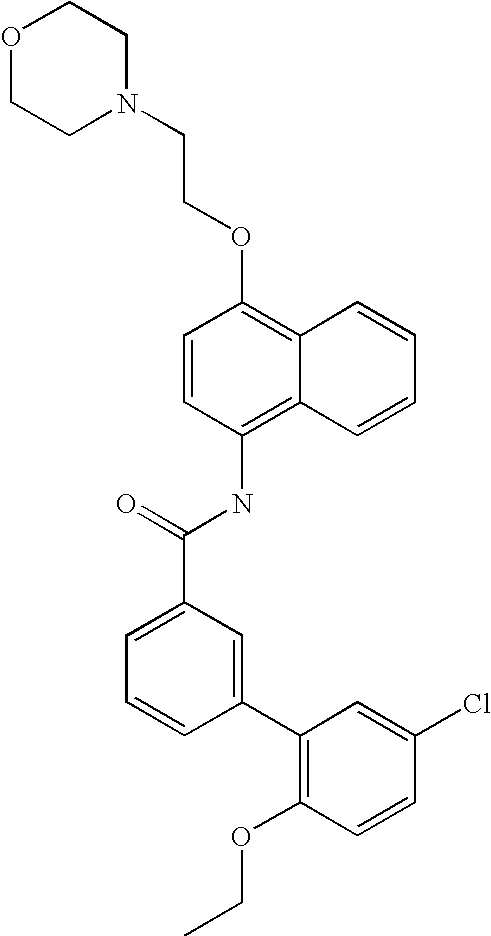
O1CCN(CCOC2=C3C(=C(NC(C4=CC=CC(C5=C(OCC)C=CC(Cl)=C5)=C4)=O)C=C2)C=CC=C3)CC1
